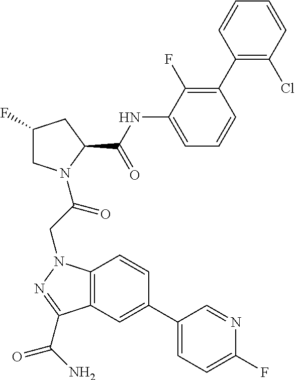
C1(F)CN(C(CN2C3=C(C=C(C4=CC=C(F)N=C4)C=C3)C(C(N)=O)=N2)=O)C(C(NC2=CC=CC(C3=C(Cl)C=CC=C3)=C2F)=O)C1
